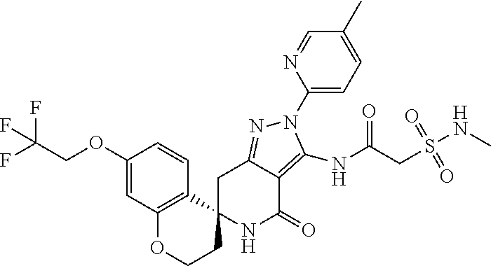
C1C2=NN(C3=CC=C(C)C=N3)C(NC(CS(NC)(=O)=O)=O)=C2C(=O)NC12CCOC1=C2C=CC(OCC(F)(F)F)=C1
